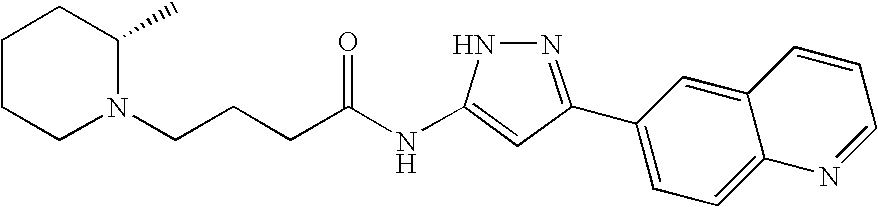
C(CCC(NC1=CC(C2=CC=C3C(=C2)C=CC=N3)=NN1)=O)N1C(C)CCCC1
